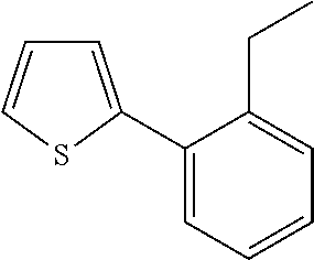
C1=C(C2=CC=CC=C2CC)SC=C1
